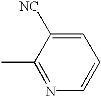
N1=C(C)C([NC])=CC=C1
